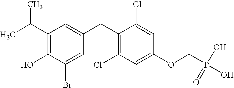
C1(C(C)C)=C(O)C(Br)=CC(CC2=C(Cl)C=C(OCP(O)(=O)O)C=C2Cl)=C1
